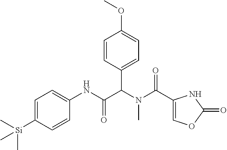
C1=C([Si](C)(C)C)C=CC(NC(C(N(C(=O)C2=COC(=O)N2)C)C2=CC=C(OC)C=C2)=O)=C1
